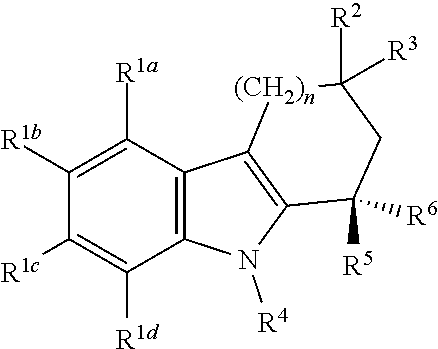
C12=C(C([R1a])=C([R1b])C([R1c])=C1[R1d])C1=C(N2[R4])C([R5])([R6])CC([R2])([R3])[(CH2)n]1
